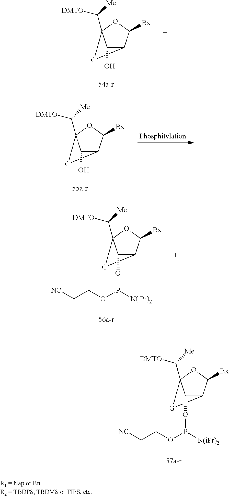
C12C([Bx])OC(C([DMTO])[Me])([G]1)C2O.C12C([Bx])OC(C([DMTO])[Me])([G]1)C2O.C12C([Bx])OC(C([DMTO])[Me])([G]1)C2OP([N(iPr)2])OCC[NC].C12C([Bx])OC(C([DMTO])[Me])([G]1)C2OP([N(iPr)2])OCC[NC]
